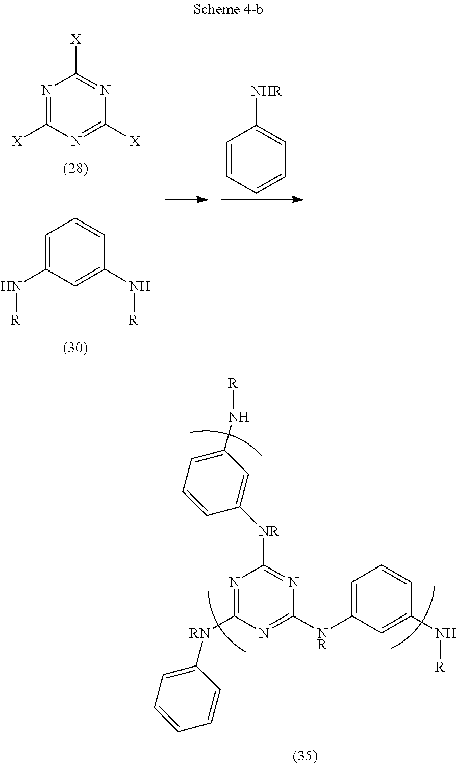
C1([NR]C2=NC([RN]C3=CC=CC=C3)=NC([NR]C3=CC(N[R])=CC=C3)=N2)=CC=CC(N[R])=C1.N1=C([X])N=C([X])N=C1[X].C1=C(N[R])C=C(N[R])C=C1.C1=CC=CC=C1[NHR]
